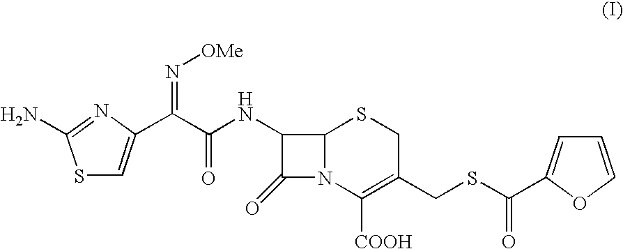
S1C=C(C(C(NC2C(=O)N3C2SCC(CSC(=O)C2=CC=CO2)=C3[COOH])=O)=N[OMe])N=C1N
